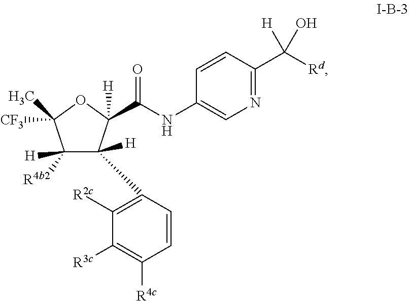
C1([R4b2])([H])C(C2=C([R2c])C([R3c])=C([R4c])C=C2)([H])C([H])(C(=O)NC2=CN=C(C([Rd])(O)[H])C=C2)OC1([CF3])C
